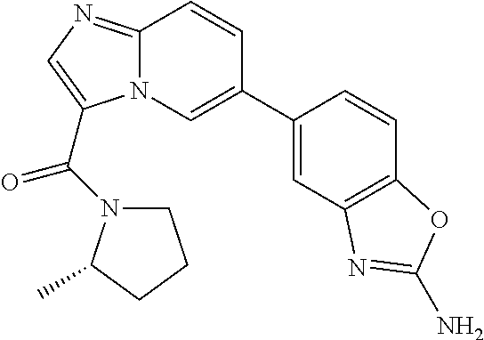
C1(C2=CN3C(=NC=C3C(=O)N3CCCC3C)C=C2)=CC2=C(C=C1)OC(N)=N2
